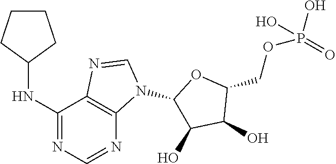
C1CCC(NC2=NC=NC3=C2N=CN3C2C(O)C(O)C(COP(O)(=O)O)O2)C1
